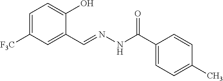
C1=C([F3C])C=C(C=NNC(C2=CC=C(C)C=C2)=O)C(O)=C1
